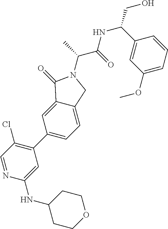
C1=NC(NC2CCOCC2)=CC(C2=CC=C3C(=C2)C(=O)N(C(C)C(=O)NC(CO)C2=CC(OC)=CC=C2)C3)=C1Cl
